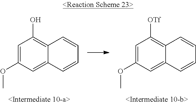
C1=C(OC)C=C2C(=C1O)C=CC=C2.C1=C(OC)C=C2C(=C1[OTf])C=CC=C2
